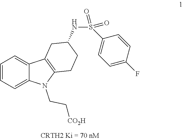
C1=CC=C2C(=C1)C1=C(N2CC[CO2H])CCC(NS(=O)(=O)C2=CC=C(F)C=C2)C1
